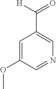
C1=C(OC)C=NC=C1C([H])=O
